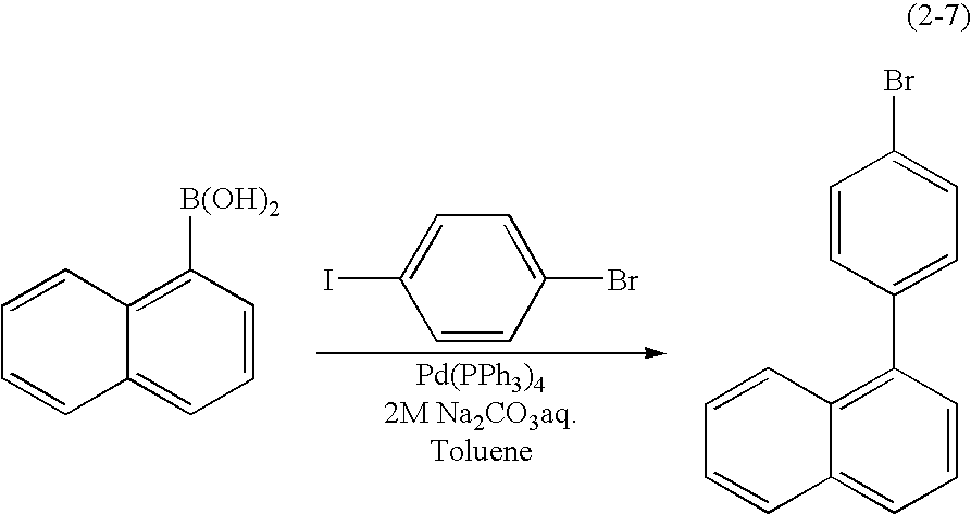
C1=CC(Br)=CC=C1I.C12=C([B(OH)2])C=CC=C1C=CC=C2.C12=C(C3=CC=C(Br)C=C3)C=CC=C1C=CC=C2
